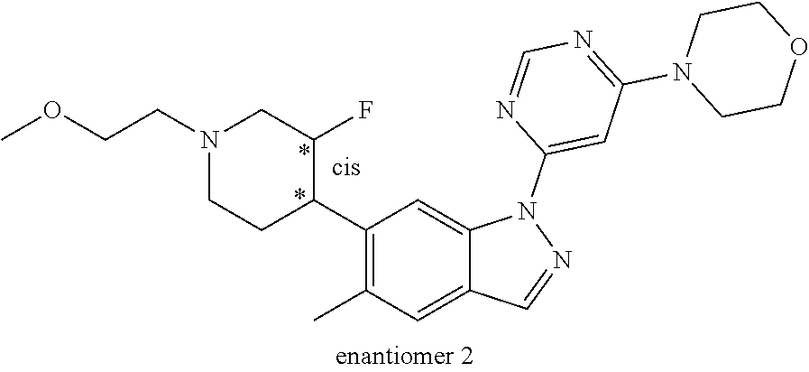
C1(C2C(F)CN(CCOC)CC2)=C(C)C=C2C(=C1)N(C1=CC(N3CCOCC3)=NC=N1)N=C2
